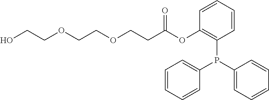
O(CCOCCC(=O)OC1=C(P(C2=CC=CC=C2)C2=CC=CC=C2)C=CC=C1)CCO
